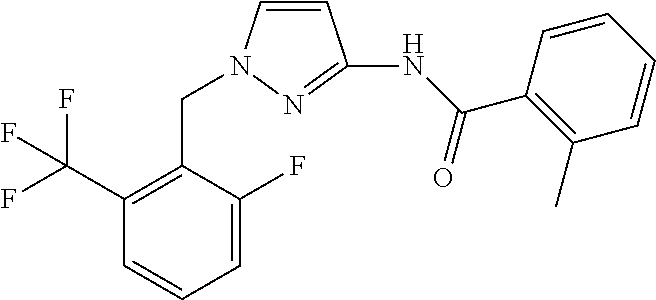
C1=CN(CC2=C(C(F)(F)F)C=CC=C2F)N=C1NC(C1=C(C)C=CC=C1)=O
